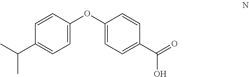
C1=C(OC2=CC=C(C(C)C)C=C2)C=CC(C(=O)O)=C1
